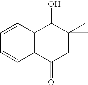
C1=CC2=C(C=C1)C(=O)CC(C)(C)C2O
